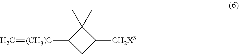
C1(C)(C)C([(CH3)C]=C)CC1[CH2X3]
